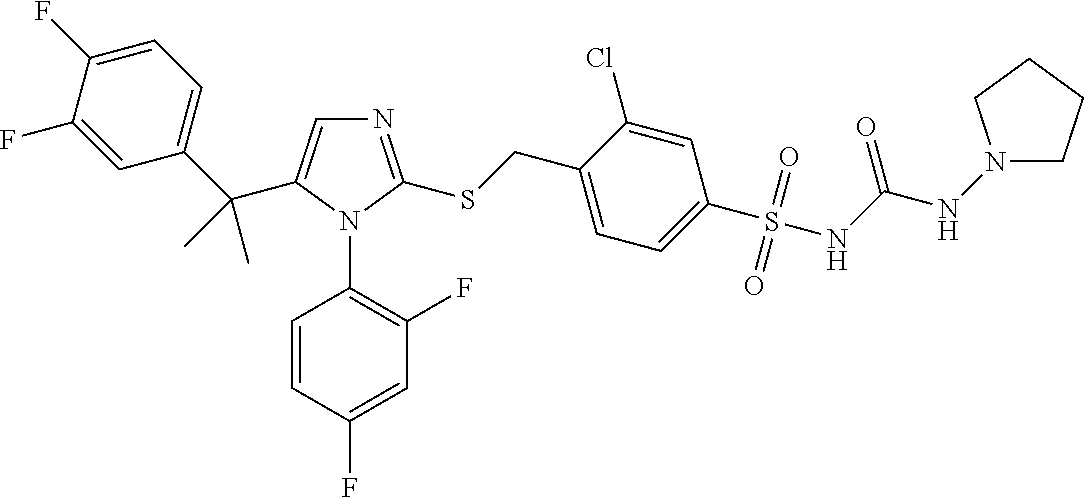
N1=C(SCC2=CC=C(S(=O)(=O)NC(NN3CCCC3)=O)C=C2Cl)N(C2=C(F)C=C(F)C=C2)C(C(C2=CC=C(F)C(F)=C2)(C)C)=C1
